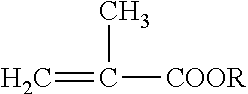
C=C(C)[COOR]
